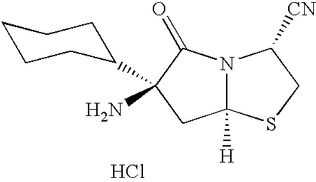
Cl.C12([H])N(C(=O)C(N)(C3CCCCC3)C1)C([CN])CS2
